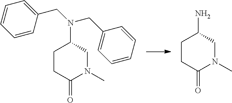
C1CC(=O)N(C)CC1N.C1CC(=O)N(C)CC1N(CC1=CC=CC=C1)CC1=CC=CC=C1
